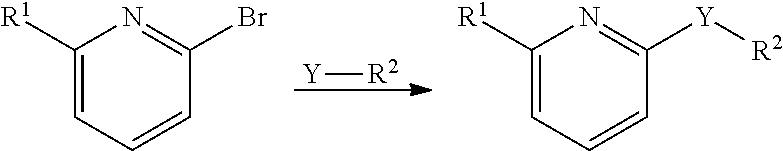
C1([R1])=CC=CC(Br)=N1.[Y][R2].C1([R1])=CC=CC([Y][R2])=N1
